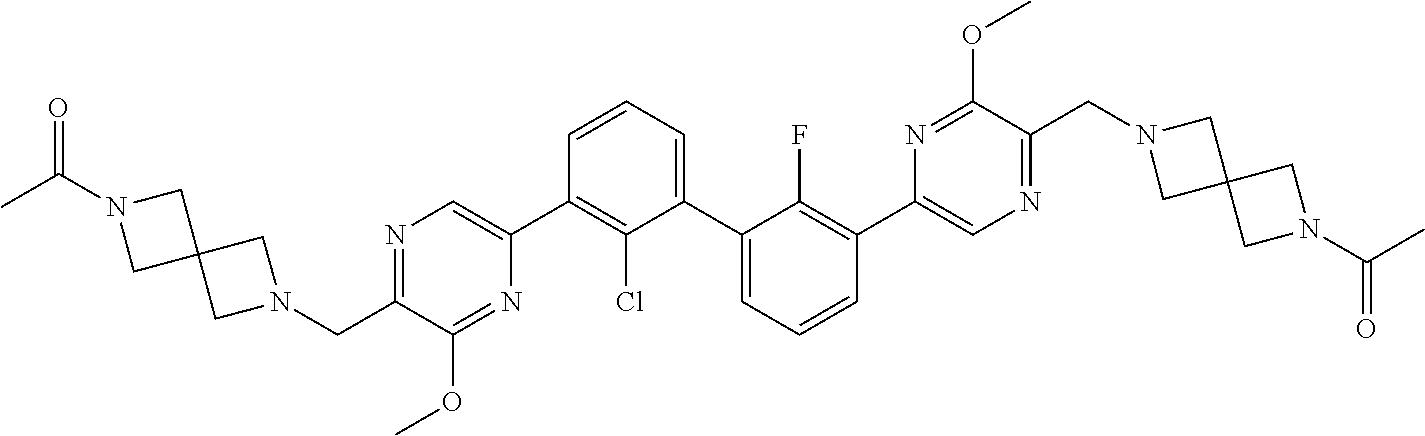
N1=C(CN2CC3(C2)CN(C(C)=O)C3)C(OC)=NC(C2=C(Cl)C(C3=CC=CC(C4=CN=C(CN5CC6(C5)CN(C(C)=O)C6)C(OC)=N4)=C3F)=CC=C2)=C1
